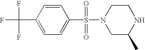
C1=CC(C(F)(F)F)=CC=C1S(=O)(N1CC(C)NCC1)=O
